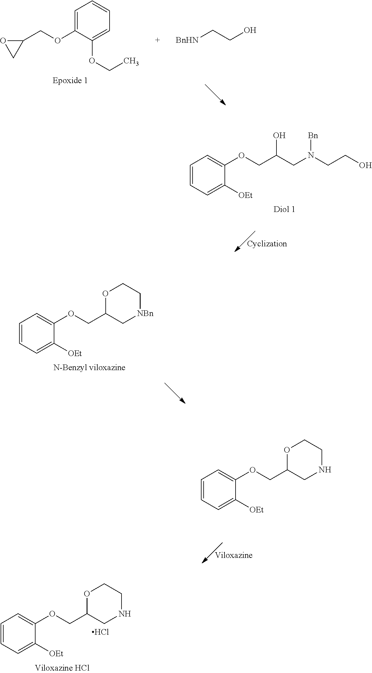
C1=C(OCC2OC2)C(OCC)=CC=C1.[BnHN]CCO.C1=CC=C([OEt])C(OCC(CN(CCO)[Bn])O)=C1.C1=CC=C([OEt])C(OCC2C[NBn]CCO2)=C1.C1=CC=C([OEt])C(OCC2CNCCO2)=C1.C1=CC=C([OEt])C(OCC2CNCCO2)=C1.Cl
